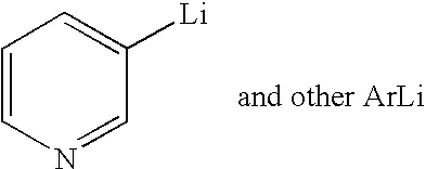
C1=CN=CC([Li])=C1
